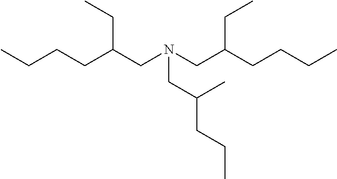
CCCCC(CN(CC(CCCC)CC)CC(C)CCC)CC
